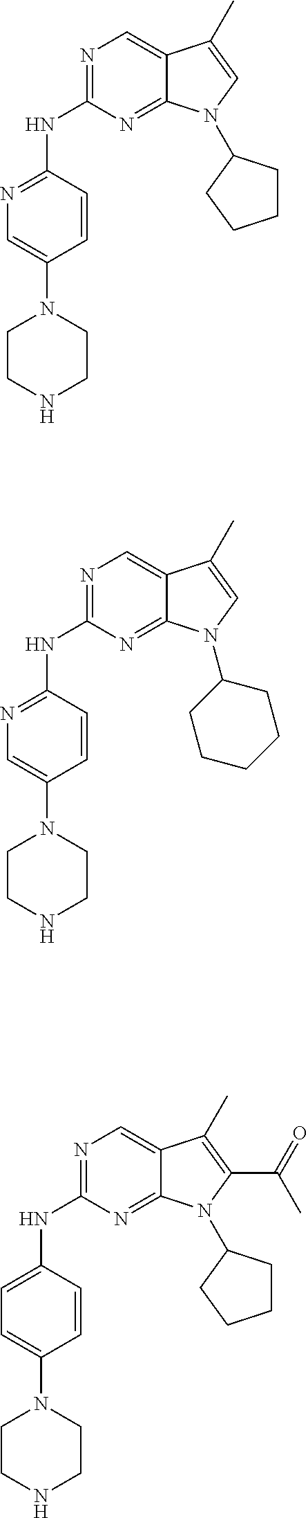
N1=C(NC2=CC=C(N3CCNCC3)C=C2)N=C2C(=C1)C(C)=C(C(=O)C)N2C1CCCC1.N1=C(NC2=NC=C(N3CCNCC3)C=C2)N=C2C(=C1)C(C)=CN2C1CCCC1.N1=C(NC2=NC=C(N3CCNCC3)C=C2)N=C2C(=C1)C(C)=CN2C1CCCCC1
